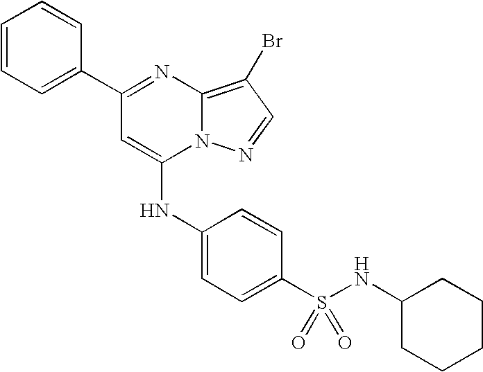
C1=C(C2=NC3=C(Br)C=NN3C(NC3=CC=C(S(=O)(=O)NC4CCCCC4)C=C3)=C2)C=CC=C1
